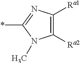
C1([Ra2])=C([Ra1])N=C(*)N1C
